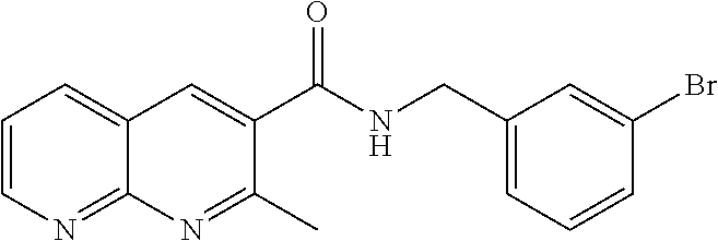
C1=CN=C2C(=C1)C=C(C(NCC1=CC=CC(Br)=C1)=O)C(C)=N2
